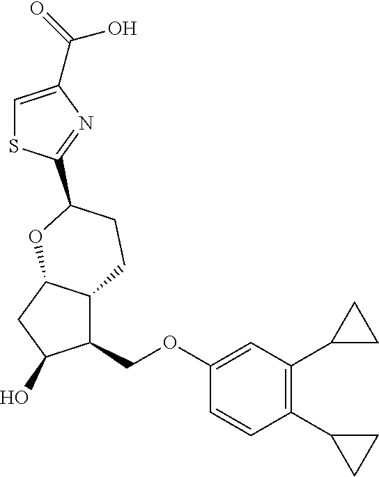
C1=C(C(O)=O)N=C(C2CCC3C(COC4=CC(C5CC5)=C(C5CC5)C=C4)C(O)CC3O2)S1
